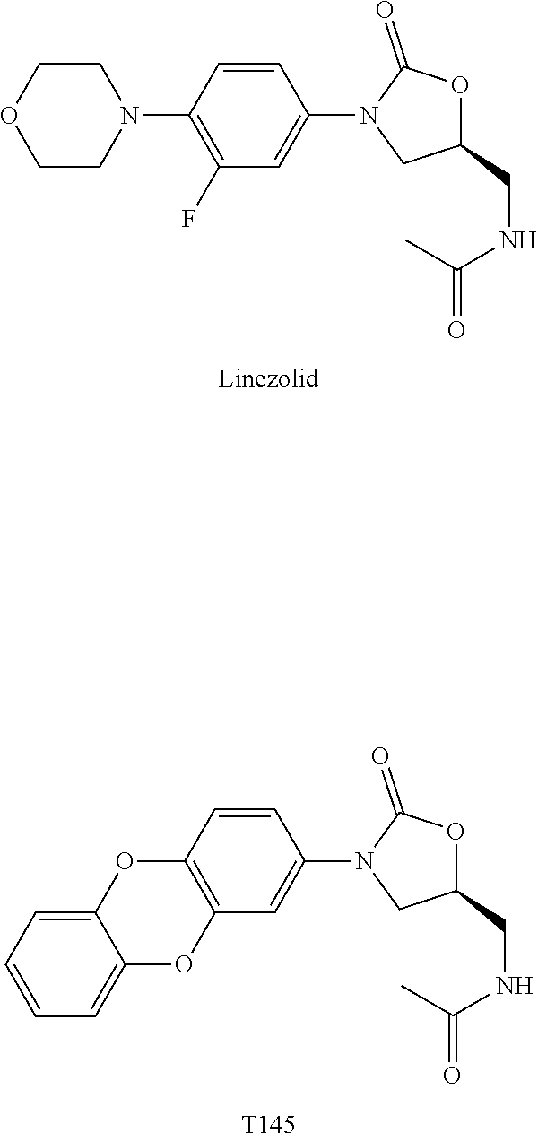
C1COCCN1C1=C(F)C=C(N2CC(CNC(=O)C)OC2=O)C=C1.C12=C(C=C(N3CC(CNC(=O)C)OC3=O)C=C1)OC1=CC=CC=C1O2.[T145]
